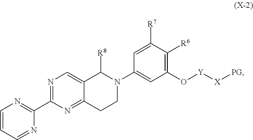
N1=C(C2=NC=CC=N2)N=C2C(=C1)C([R8])N(C1=CC(O[Y][X][PG])=C([R6])C([R7])=C1)CC2
